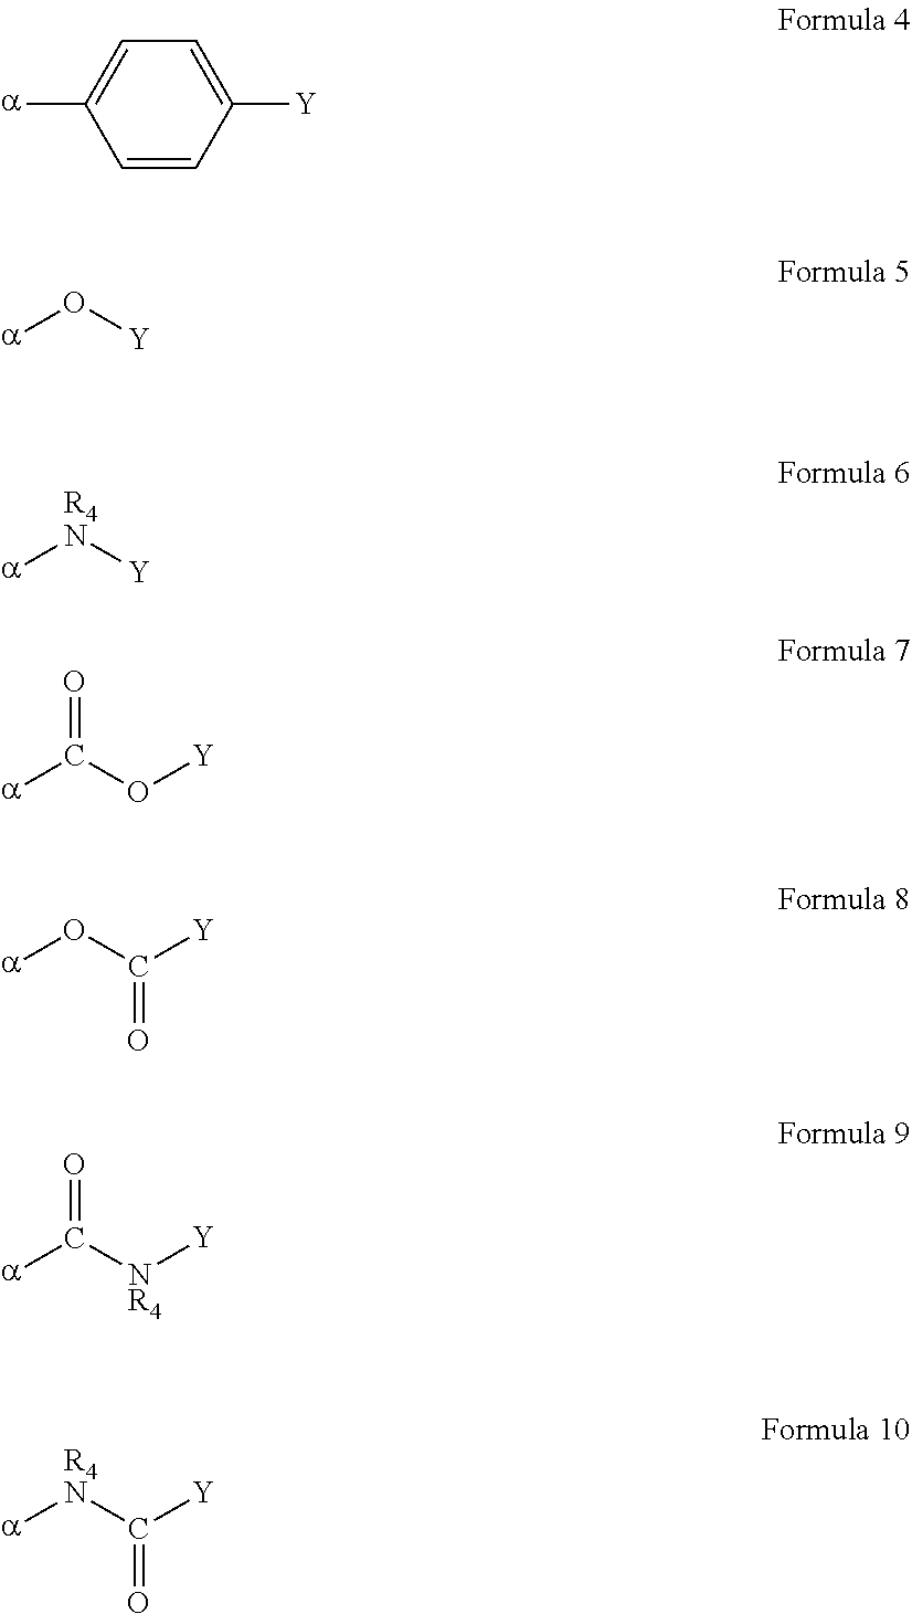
C1=CC([Y])=CC=C1[a].[Y]O[a].[Y][R4N][a].O(C([a])=O)[Y].C(O[a])([Y])=O.[NR4](C([a])=O)[Y].C([R4N][a])([Y])=O
